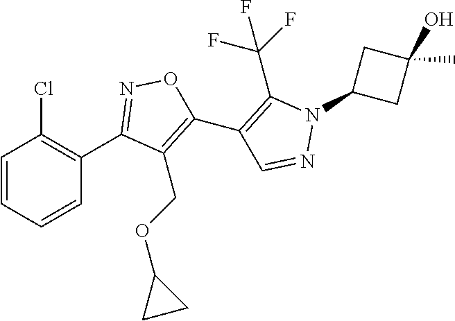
C1(C2=NOC(C3=C(C(F)(F)F)N(C4CC(O)(C)C4)N=C3)=C2COC2CC2)=C(Cl)C=CC=C1
